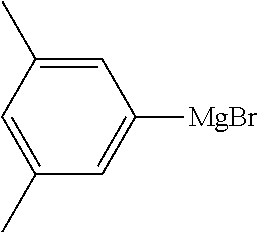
C1(C)=CC(C)=CC([MgBr])=C1
